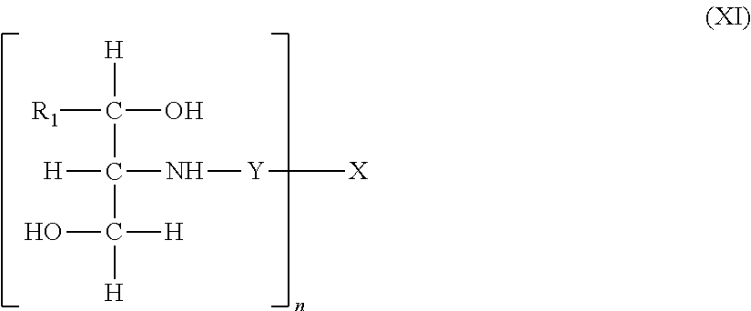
C(C(C([H])([H])O)(N[Y][X])[H])([H])([R1])O
